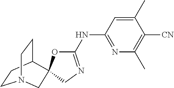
C1(NC2=NC(C)=C([CN])C(C)=C2)=NCC2(O1)C1CCN(CC1)C2
